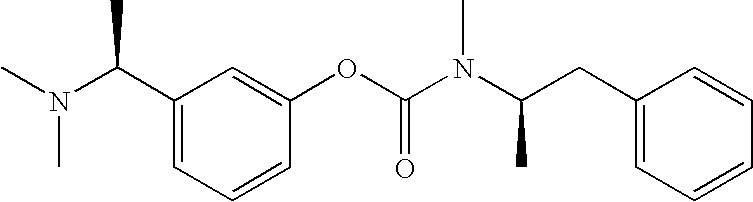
C1(C(N(C)C)C)=CC=CC(OC(N(C(CC2=CC=CC=C2)C)C)=O)=C1
